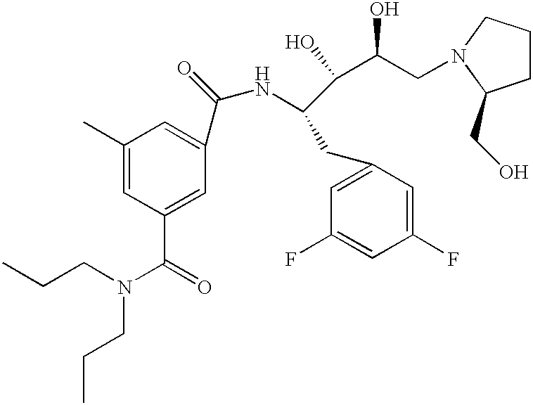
CCCN(C(=O)C1=CC(C(NC(CC2=CC(F)=CC(F)=C2)C(C(CN2CCCC2CO)O)O)=O)=CC(C)=C1)CCC
